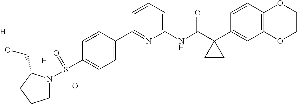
C1=CC(C2=NC(NC(C3(C4=CC5=C(C=C4)OCCO5)CC3)=O)=CC=C2)=CC=C1S(N1CCCC1CO)=O.[H].[H].O
